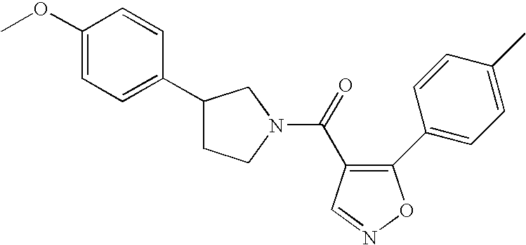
C(=O)(C1=C(C2=CC=C(C)C=C2)ON=C1)N1CCC(C2=CC=C(OC)C=C2)C1
